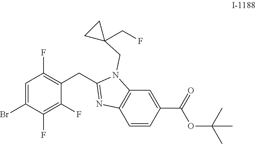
C1=C(Br)C(F)=C(F)C(CC2=NC3=C(N2CC2(CF)CC2)C=C(C(OC(C)(C)C)=O)C=C3)=C1F
